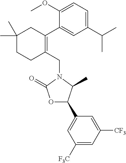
C1(CN2C(=O)OC(C3=CC([F3C])=CC([CF3])=C3)C2C)=C(C2=CC(C(C)C)=CC=C2OC)CC(C)(C)CC1
